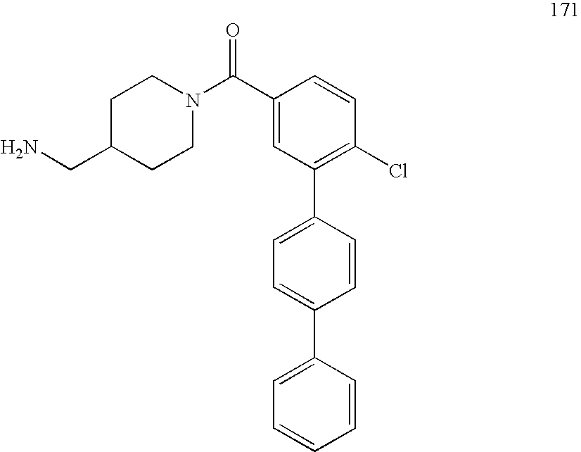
C1(C(=O)N2CCC(CN)CC2)=CC(C2=CC=C(C3=CC=CC=C3)C=C2)=C(Cl)C=C1
